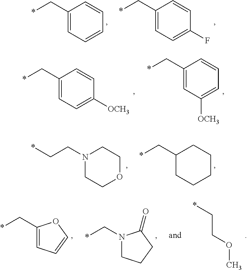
C1(C*)=CC=CC=C1.C1(C*)=CC=C(F)C=C1.C1(C*)=CC=C([OCH3])C=C1.C1(C*)=CC([OCH3])=CC=C1.N1(CC*)CCOCC1.C1(C*)CCCCC1.C1(C*)=CC=CO1.N1(C*)CCCC1=O.C(COC)*
